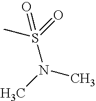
CS(=O)(N(C)C)=O
